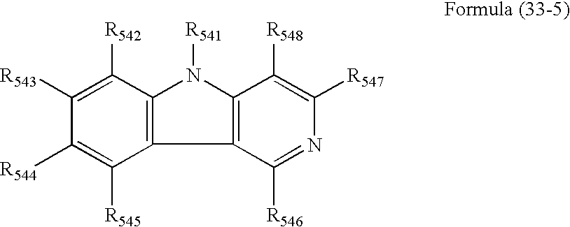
C12=C(N([R541])C3=C1C([R545])=C([R544])C([R543])=C3[R542])C([R548])=C([R547])N=C2[R546]
